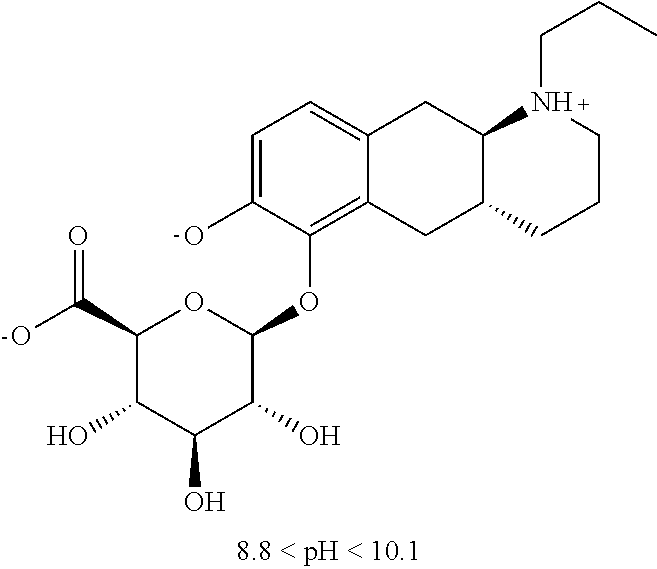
C1(C(O)=O)C(O)C(O)C(O)C(OC2=C3C(=CC=C2O)CC2C(C3)CCCN2CCC)O1
